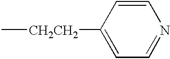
C[CH2CH2]C1=CC=NC=C1
